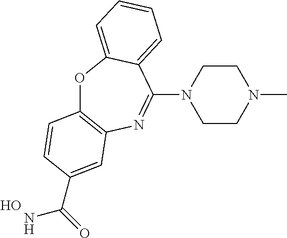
O1C2=C(N=C(N3CCN(C)CC3)C3=CC=CC=C13)C=C(C(N)=O)C=C2.O
